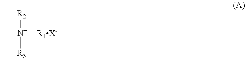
C[N+]([R4X-])([R2])[R3]
